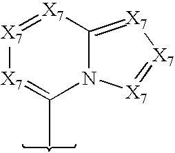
[X7]1=[X7]C2=[X7][X7]=[X7]N2C(C)=[X7]1
